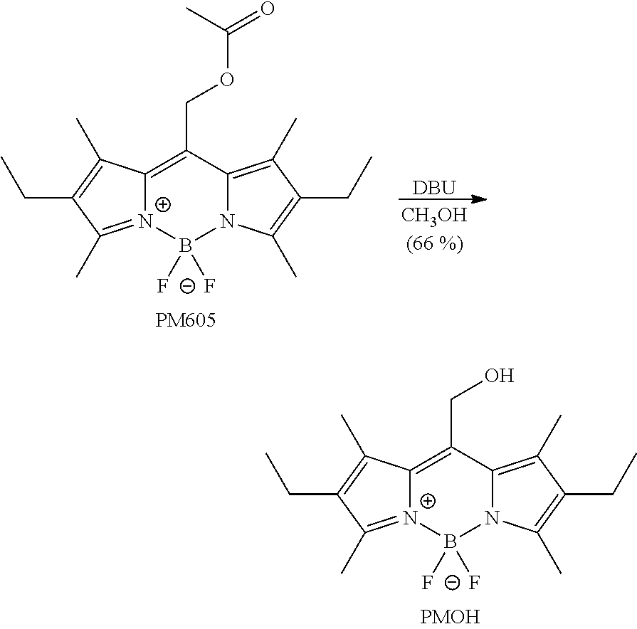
C12=C(CO)C3=C(C)C(CC)=C(C)N3B(F)([F-])[N+]1=C(C)C(CC)=C2C.[DBU].C12=C(COC(=O)C)C3=C(C)C(CC)=C(C)N3B(F)([F-])[N+]1=C(C)C(CC)=C2C
